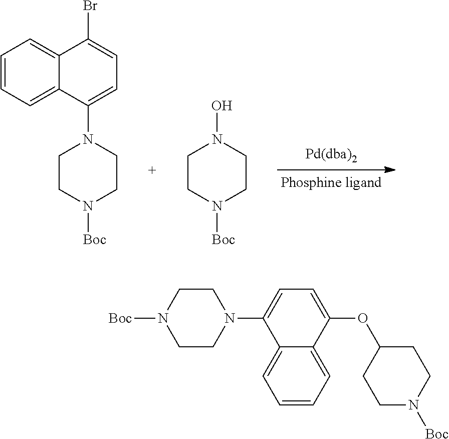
C1=CC=C2C(=C1)C(Br)=CC=C2N1CCN([Boc])CC1.ON1CCN([Boc])CC1.C1=CC=C2C(=C1)C(N1CCN([Boc])CC1)=CC=C2OC1CCN([Boc])CC1
